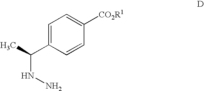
C1=C(C(NN)C)C=CC([CO2R1])=C1
